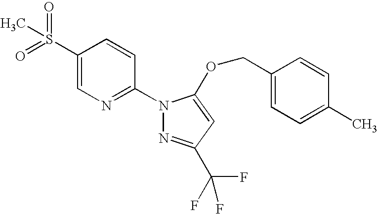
C1(S(=O)(=O)C)=CN=C(N2N=C(C(F)(F)F)C=C2OCC2=CC=C(C)C=C2)C=C1
